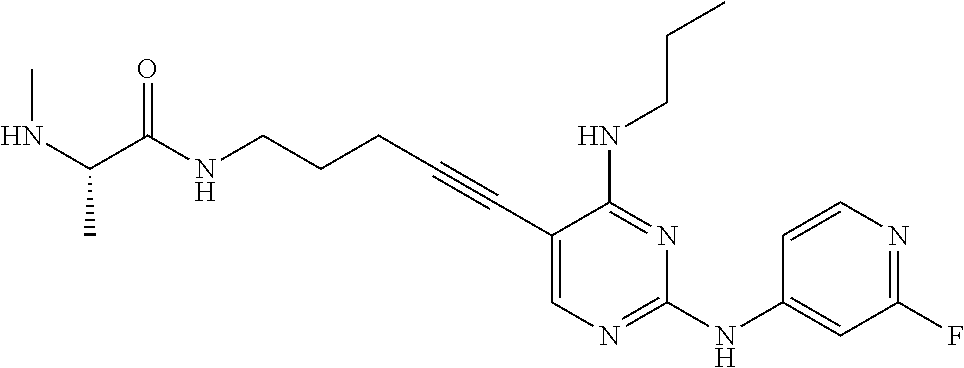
N(CCCC#CC1=CN=C(NC2=CC(F)=NC=C2)N=C1NCCC)C(=O)C(NC)C
